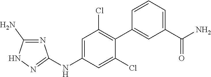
C1=CC=C(C(N)=O)C=C1C1=C(Cl)C=C(NC2=NNC(N)=N2)C=C1Cl
